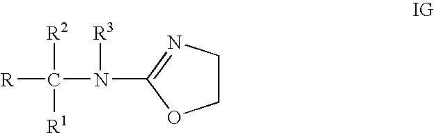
C1CN=C(N(C([R2])([R1])[R])[R3])O1
